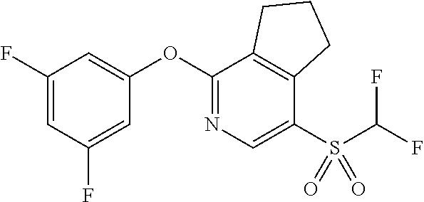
C1(OC2=CC(F)=CC(F)=C2)=NC=C(S(C(F)F)(=O)=O)C2=C1CCC2
